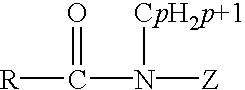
[R]C(=O)N([CpH2p+1])[Z]
